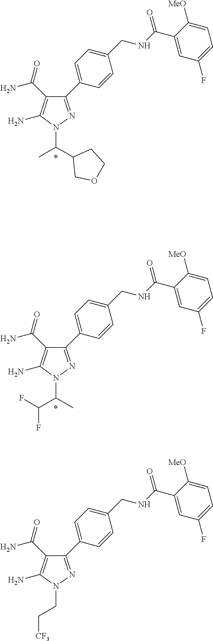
N1(CC[CF3])N=C(C2=CC=C(CNC(C3=CC(F)=CC=C3[MeO])=O)C=C2)C(C(N)=O)=C1N.N1(C(C)C(F)F)N=C(C2=CC=C(CNC(C3=CC(F)=CC=C3[MeO])=O)C=C2)C(C(N)=O)=C1N.N1(C(C2COCC2)C)N=C(C2=CC=C(CNC(C3=CC(F)=CC=C3[MeO])=O)C=C2)C(C(N)=O)=C1N
